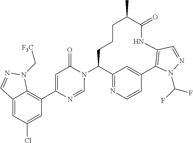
C12=NC=CC(=C1)C1=C(NC(=O)C(C)CCCC2N2C(=O)C=C(C3=C4C(=CC(Cl)=C3)C=NN4C[F3C])N=C2)C=NN1C(F)F
